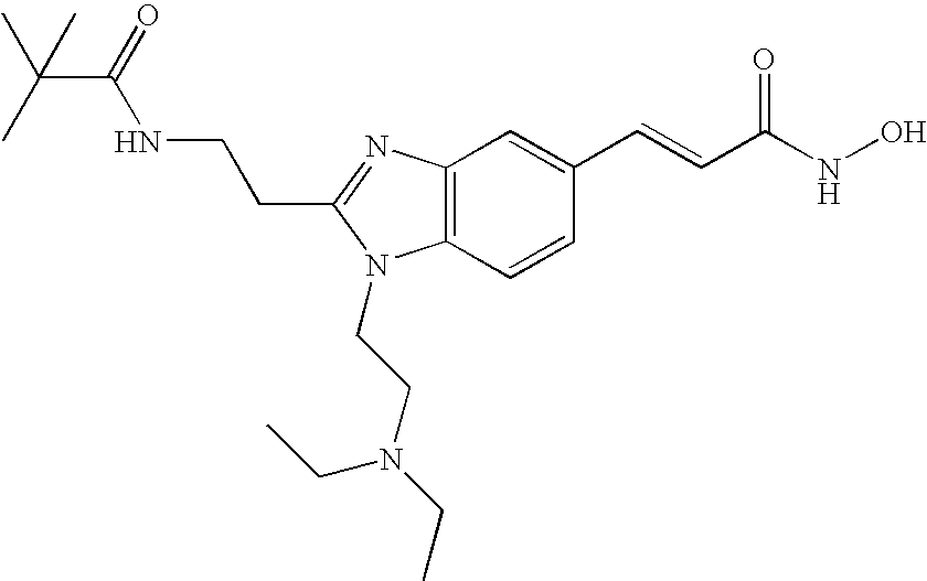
C12=C(N=C(CCNC(=O)C(C)(C)C)N1CCN(CC)CC)C=C(C=CC(NO)=O)C=C2
